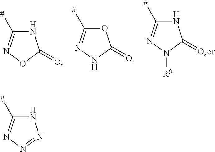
N1C([#])=NN([R9])C1=O.N1C([#])=NOC1=O.O1C([#])=NNC1=O.N1C([#])=NN=N1
